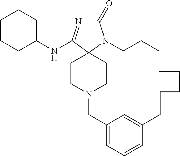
C1(=O)N=C(NC2CCCCC2)C23N1CCCCCCCCC1=CC(=CC=C1)CN(CC2)CC3
